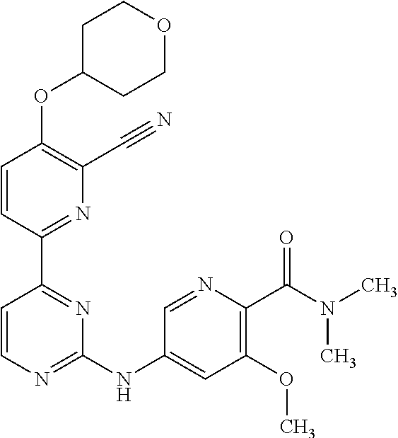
O(C1=C(C#N)N=C(C2=NC(NC3=CC(OC)=C(C(N(C)C)=O)N=C3)=NC=C2)C=C1)C1CCOCC1
